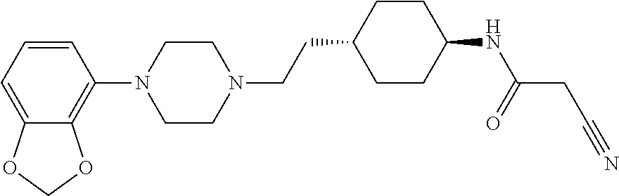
C1=CC=C2C(=C1N1CCN(CCC3CCC(NC(=O)CC#N)CC3)CC1)OCO2
